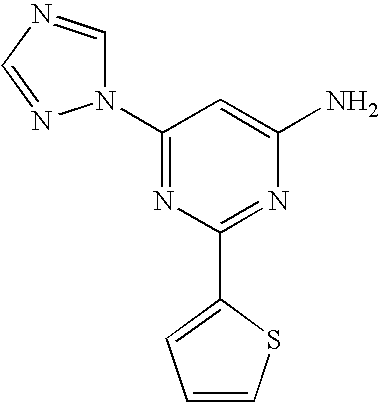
C1(N2C=NC=N2)=NC(C2=CC=CS2)=NC(N)=C1
